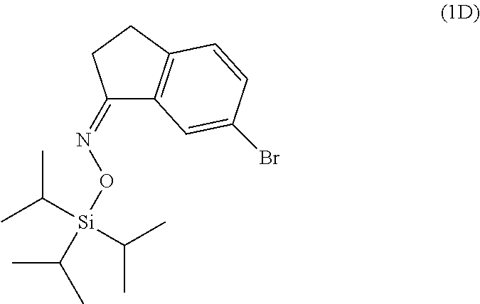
C1(=NO[Si](C(C)C)(C(C)C)C(C)C)C2=C(CC1)C=CC(Br)=C2
